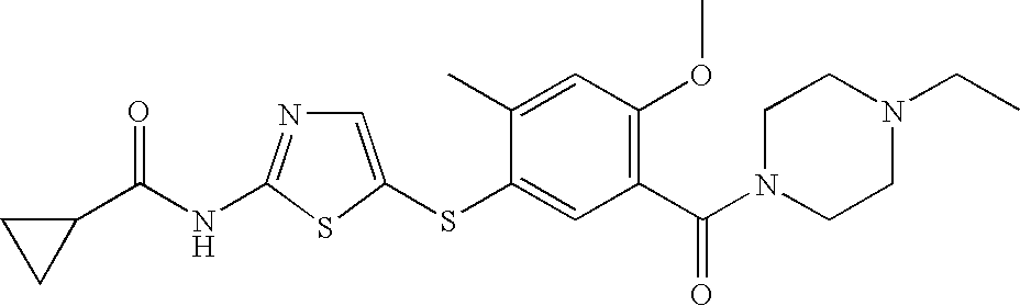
C1=C(SC2=CC(C(N3CCN(CC)CC3)=O)=C(OC)C=C2C)SC(NC(=O)C2CC2)=N1
